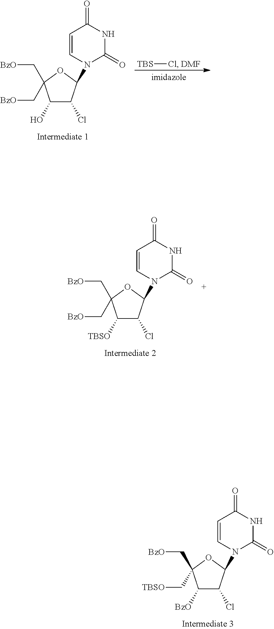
[TBS]Cl.[DMF].C1(O)C(Cl)C(N2C=CC(=O)NC2=O)OC1(C[BzO])C[BzO].C1([TBSO])C(Cl)C(N2C=CC(=O)NC2=O)OC1(C[BzO])C[BzO].C1([BzO])C(Cl)C(N2C=CC(=O)NC2=O)OC1(C[BzO])C[TBSO]
